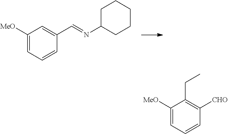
C1([MeO])=CC=CC(C=NC2CCCCC2)=C1.C1([MeO])=CC=CC([CHO])=C1CC
